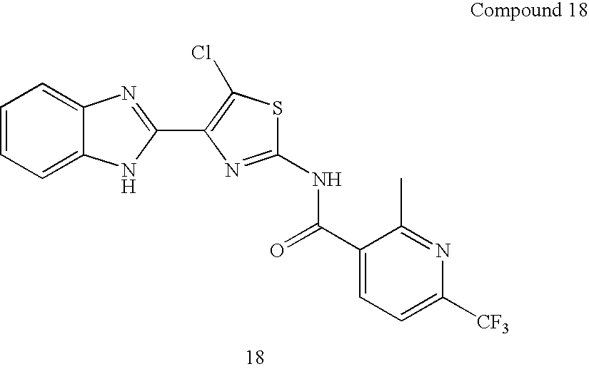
C1=CC=C2C(=C1)N=C(C1=C(Cl)SC(NC(C3=CC=C([CF3])N=C3C)=O)=N1)N2
